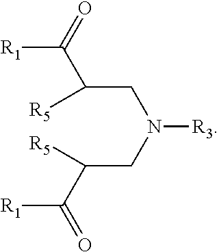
C(CN(CC(C([R1])=O)[R5])[R3])(C([R1])=O)[R5]
